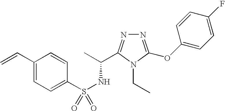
S(NC(C)C1=NN=C(OC2=CC=C(F)C=C2)N1CC)(=O)(C1=CC=C(C=C)C=C1)=O
